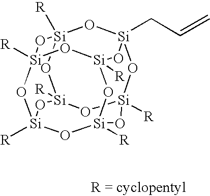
[R][Si]12O[Si]3(CC=C)O[Si]4([R])O[Si]([R])(O1)O[Si]1([R])O[Si]([R])(O[Si]([R])(O[Si]([R])(O1)O2)O3)O4
